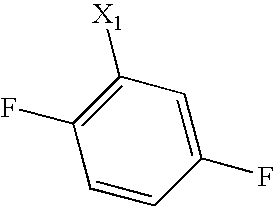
C1=CC(F)=CC([X1])=C1F
